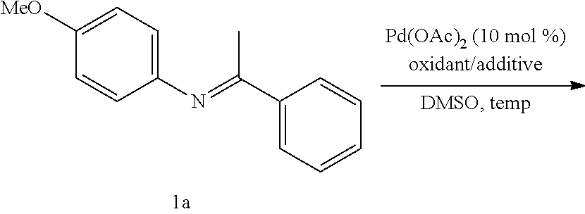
C1(N=C(C2=CC=CC=C2)C)=CC=C([MeO])C=C1
